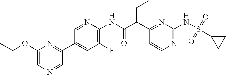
C1(C(C(NC2=C(F)C=C(C3=NC(OCC)=CN=C3)C=N2)=O)CC)=NC(NS(=O)(=O)C2CC2)=NC=C1
